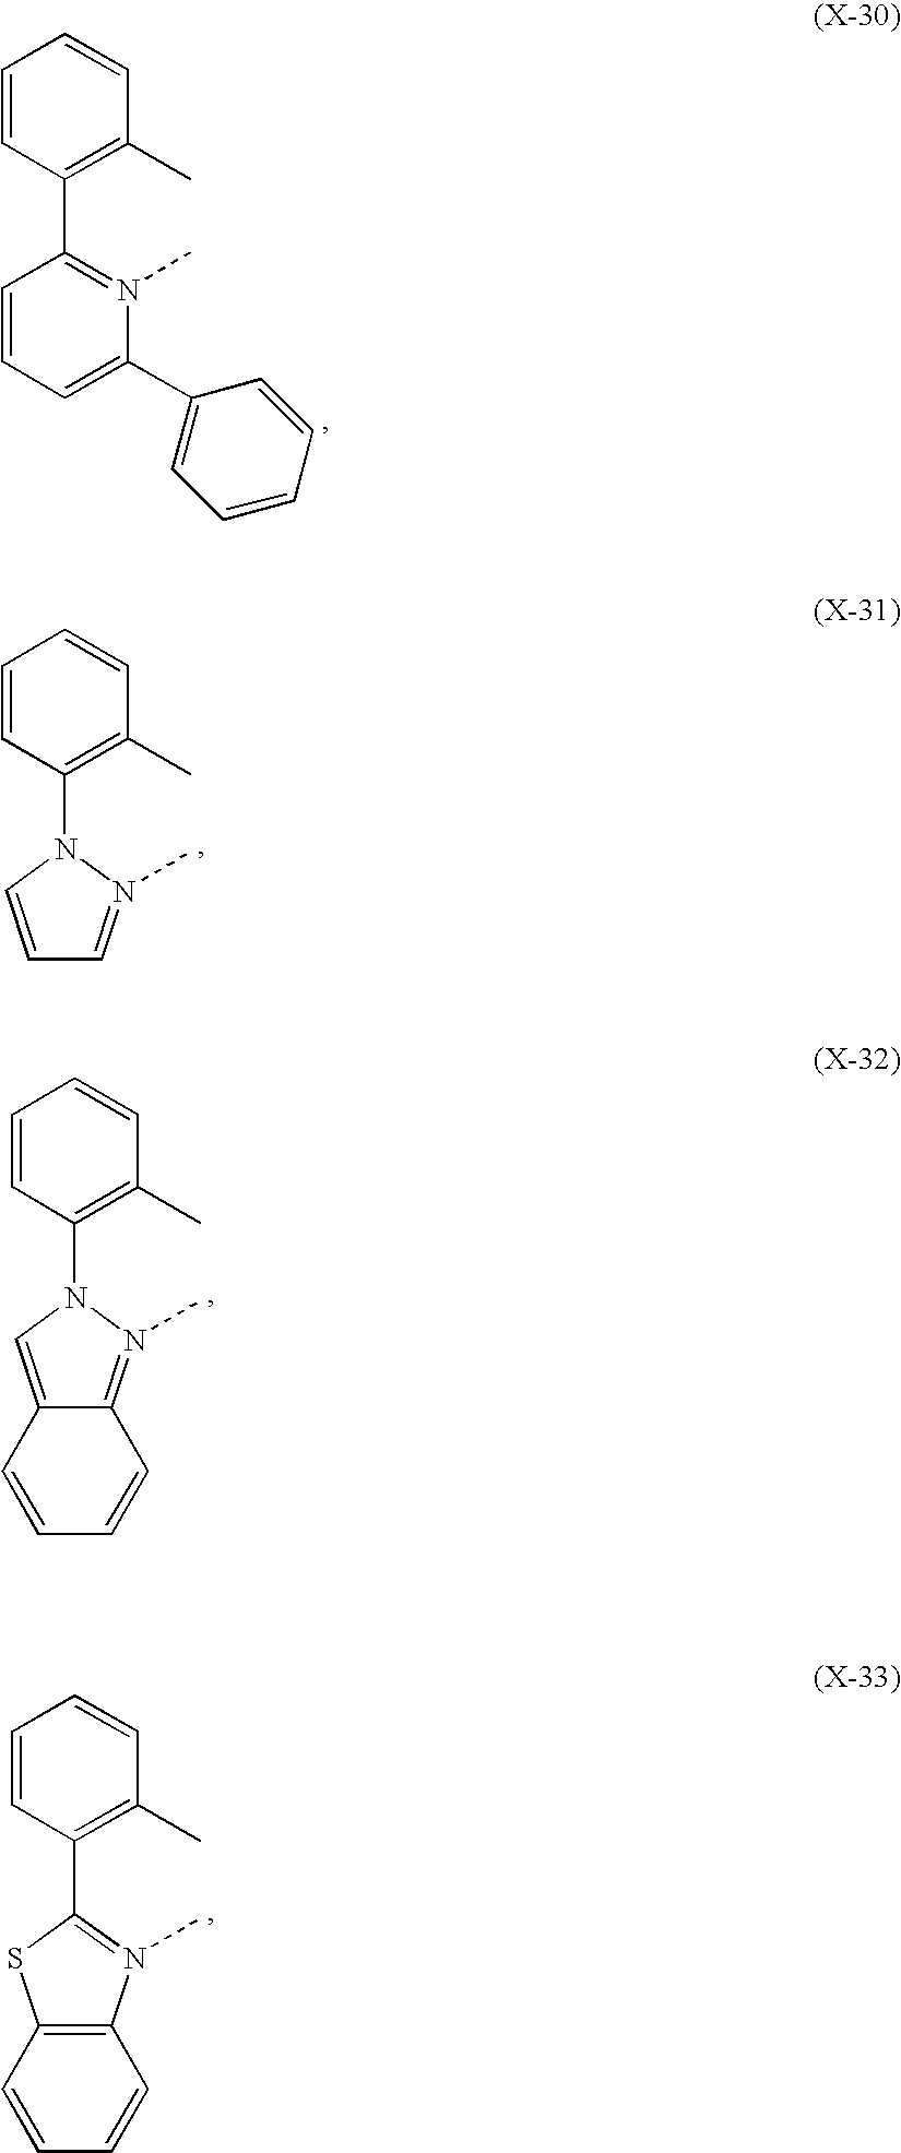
C1=CC(C2=N(C)C(C3=CC=CC=C3)=CC=C2)=C(C)C=C1.C1=CC(N2C=CC=N2C)=C(C)C=C1.C1=CC(N2C=C3C(=N2C)C=CC=C3)=C(C)C=C1.C1=CC(C2=N(C)C3=C(S2)C=CC=C3)=C(C)C=C1
